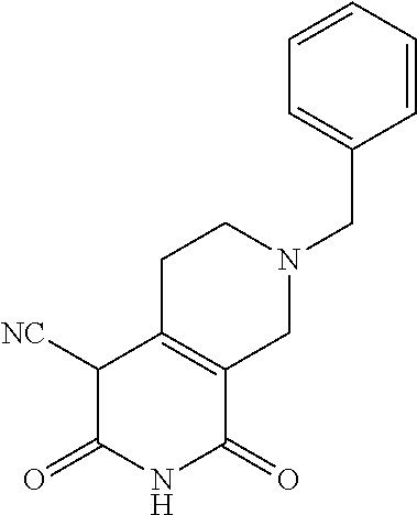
C1([NC])C(=O)NC(=O)C2=C1CCN(CC1=CC=CC=C1)C2
